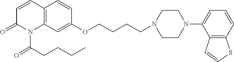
C12=C(C=C(OCCCCN3CCN(C4=CC=CC5=C4C=CS5)CC3)C=C1)N(C(CCCC)=O)C(=O)C=C2
